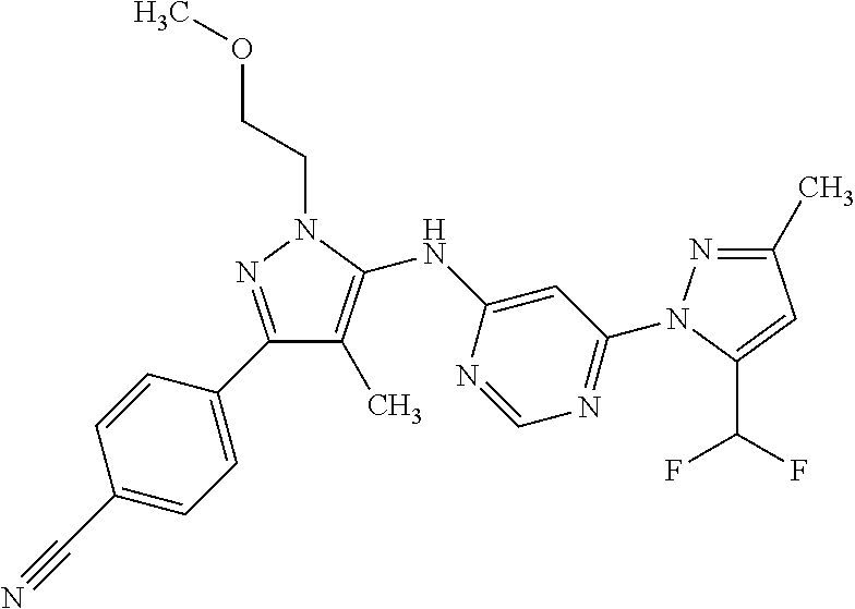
C1(C2=CC=C(C#N)C=C2)=NN(CCOC)C(NC2=CC(N3N=C(C)C=C3C(F)F)=NC=N2)=C1C
